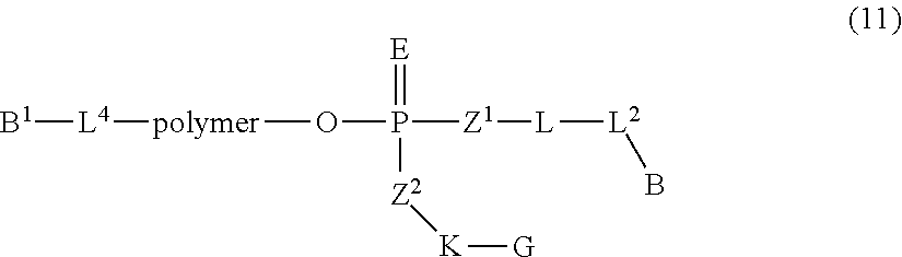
[B1][L4][polymer]OP(=[E])([Z1][L][L2]B)[Z2][K][G]
